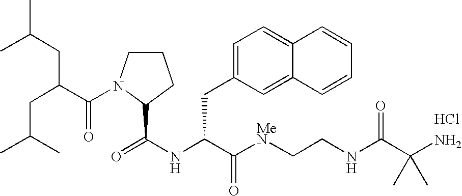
N(C(C([MeN]CCNC(C(N)(C)C)=O)=O)CC1=CC=C2C(=C1)C=CC=C2)C(=O)C1N(C(C(CC(C)C)CC(C)C)=O)CCC1.Cl
